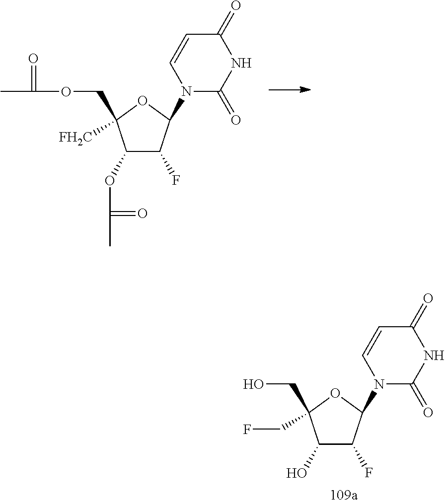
C1(OC(=O)C)C(F)C(N2C(=O)NC(=O)C=C2)OC1([FH2C])COC(=O)C.C1(O)C(F)C(N2C(=O)NC(=O)C=C2)OC1(CF)CO
